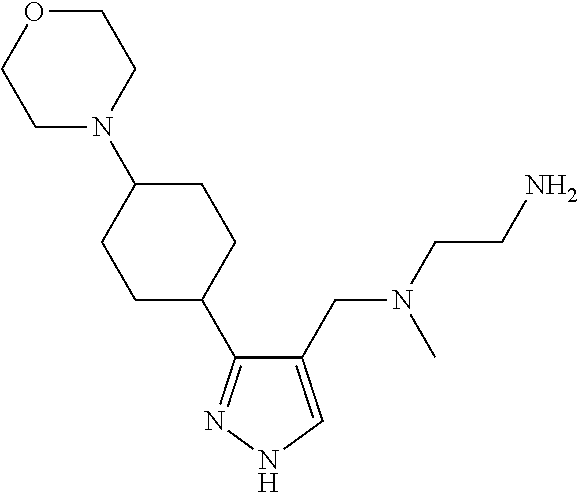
C1(CN(CCN)C)=CNN=C1C1CCC(N2CCOCC2)CC1
